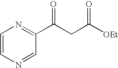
C1=CN=CC(C(=O)CC([OEt])=O)=N1
